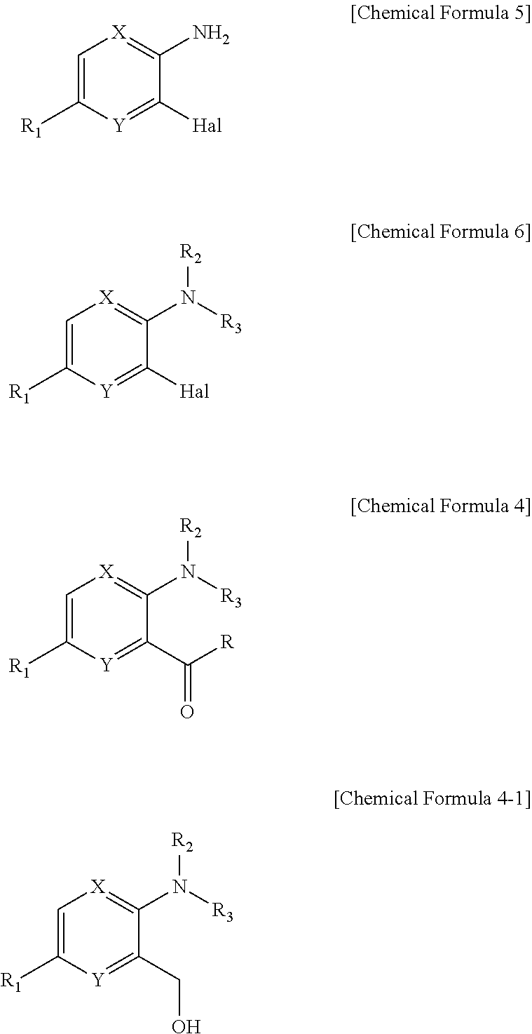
C1=C([R1])[Y]=C([Hal])C(N)=[X]1.C1=C([R1])[Y]=C([Hal])C(N([R2])[R3])=[X]1.C1=C([R1])[Y]=C(C(=O)[R])C(N([R2])[R3])=[X]1.C1=C([R1])[Y]=C(CO)C(N([R2])[R3])=[X]1
